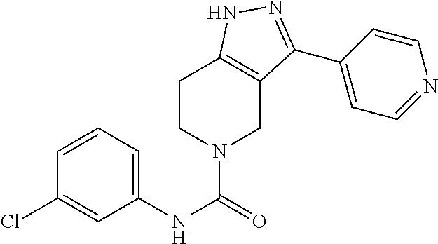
ClC1=CC(NC(=O)N2CC3=C(CC2)NN=C3C2=CC=NC=C2)=CC=C1
